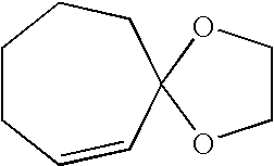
C1COC2(O1)C=CCCCC2
